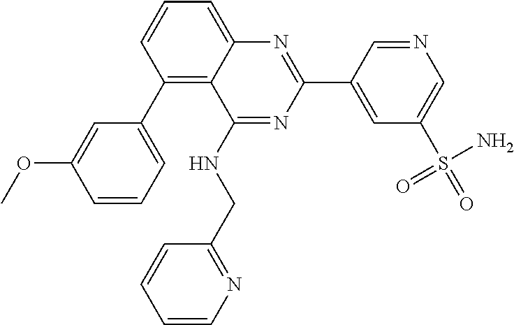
C1(C2=CC=CC(OC)=C2)=C2C(=CC=C1)N=C(C1=CC(S(=O)(N)=O)=CN=C1)N=C2NCC1=NC=CC=C1
